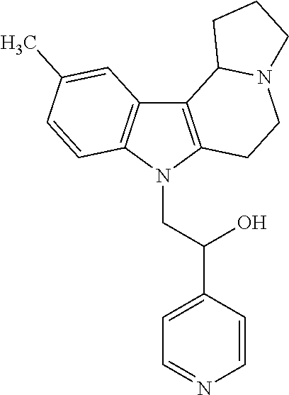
C12=C(N(CC(C3=CC=NC=C3)O)C3=C1C=C(C)C=C3)CCN1C2CCC1
